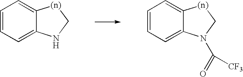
C1=CC=C2C(=C1)[(n)]CN2.C1=CC=C2C(=C1)[(n)]CN2C(=O)[CF3]
